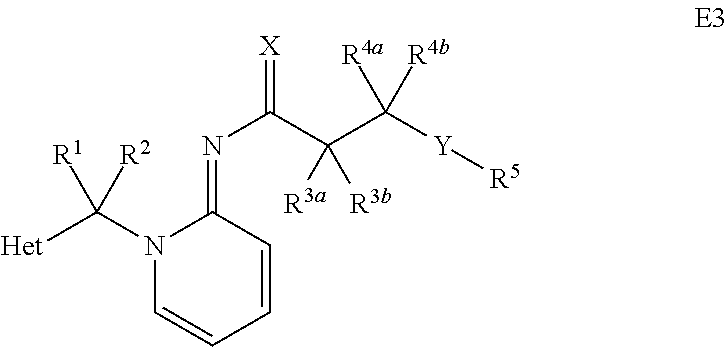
[Het]C(N1C=CC=CC1=NC(C(C([Y][R5])([R4a])[R4b])([R3a])[R3b])=[X])([R1])[R2]
